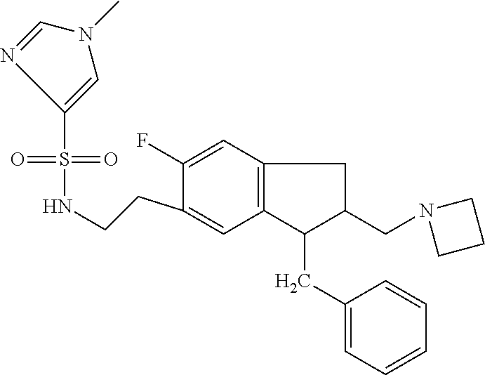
S(=O)(=O)(C1=CN(C)C=N1)NCCC1=CC2=C(C=C1F)CC(CN1CCC1)C2CC1=CC=CC=C1
